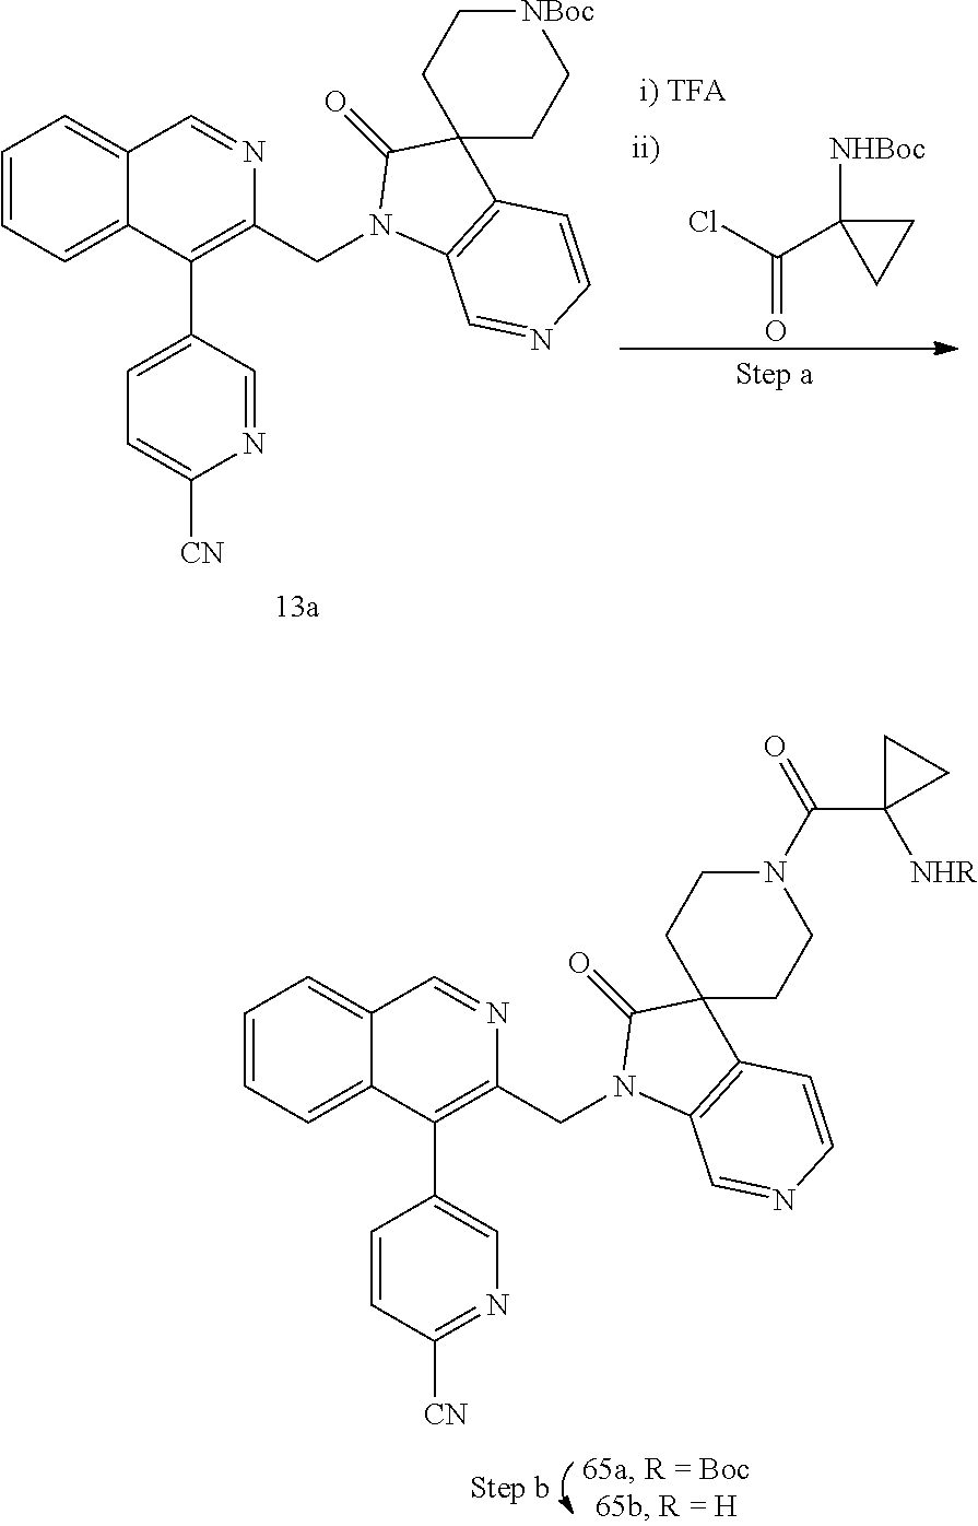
ClC(C1([NHBoc])CC1)=O.C1=CC=C2C(=C1)C=NC(CN1C3=C(C4(C1=O)CC[NBoc]CC4)C=CN=C3)=C2C1=CC=C([CN])N=C1.C1=CC=C2C(=C1)C=NC(CN1C3=C(C4(C1=O)CCN(C(C1([NHR])CC1)=O)CC4)C=CN=C3)=C2C1=CN=C([CN])C=C1
